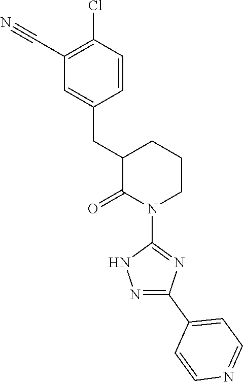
C1(C#N)=C(Cl)C=CC(CC2C(=O)N(C3=NC(C4=CC=NC=C4)=NN3)CCC2)=C1
